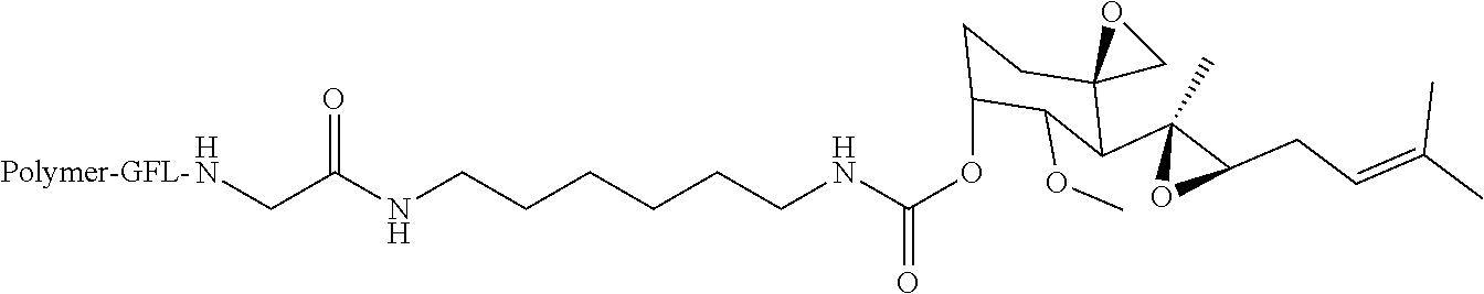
N(CCCCCCNC(OC1CCC2(C(C3(C)OC3CC=C(C)C)C1OC)CO2)=O)C(CN)=O.[Polymer-GFL-]
